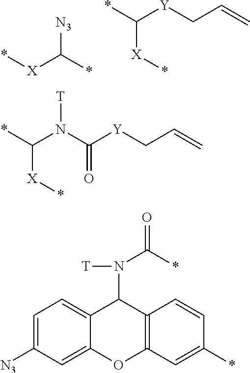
[X](C([N3])*)*.C([Y]CC=C)(*)[X]*.C(N(C([Y]CC=C)=O)[T])(*)[X]*.C1=C([N3])C=C2C(=C1)C(N(C(=O)*)[T])C1=C(O2)C=C(*)C=C1
